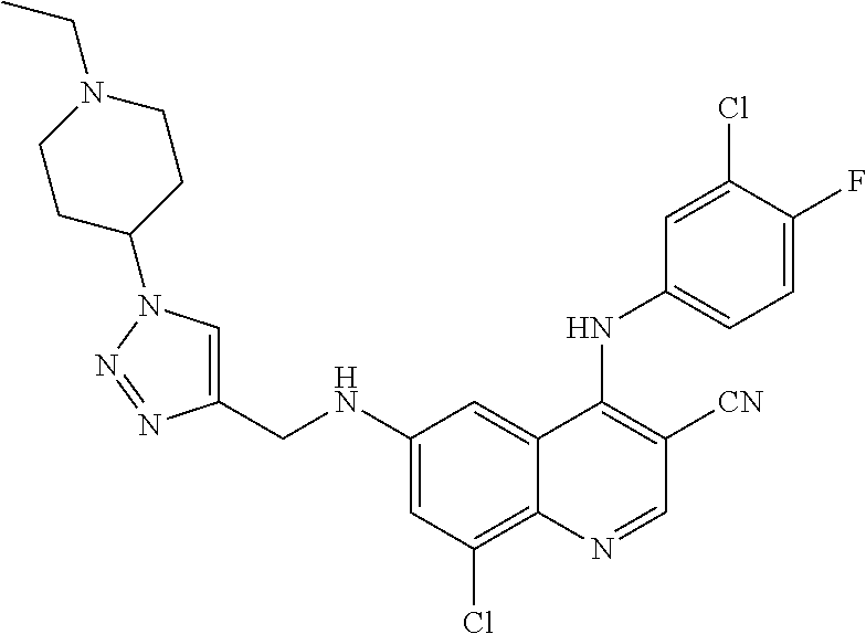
C1=C(F)C(Cl)=CC(NC2=C([CN])C=NC3=C(Cl)C=C(NCC4=CN(C5CCN(CC)CC5)N=N4)C=C23)=C1
